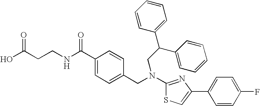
N(C1=NC(C2=CC=C(F)C=C2)=CS1)(CC1=CC=C(C(NCCC(O)=O)=O)C=C1)CC(C1=CC=CC=C1)C1=CC=CC=C1
